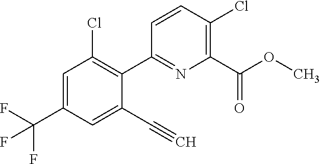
O(C)C(C1=C(Cl)C=CC(C2=C(Cl)C=C(C(F)(F)F)C=C2C#C)=N1)=O
